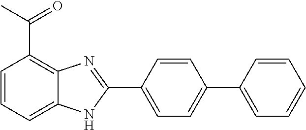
C1=C(C2=NC3=C(C(=O)C)C=CC=C3N2)C=CC(C2=CC=CC=C2)=C1
